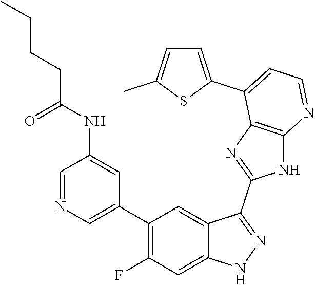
C1=NC=C(C2=C(F)C=C3C(=C2)C(C2=NC4=C(N2)N=CC=C4C2=CC=C(C)S2)=NN3)C=C1NC(CCCC)=O
